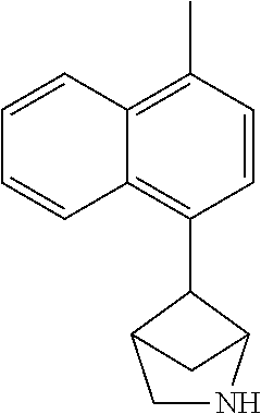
C1=CC(C)=C2C(=C1C1C3CNC1C3)C=CC=C2
